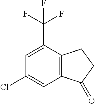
C1(Cl)=CC2=C(C(C(F)(F)F)=C1)CCC2=O
